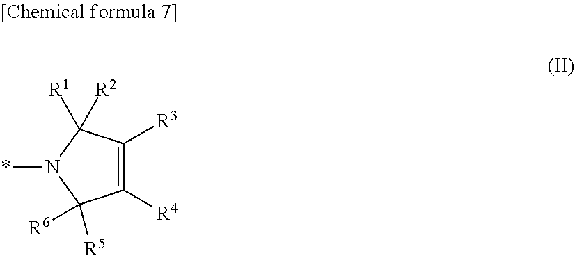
C1([R4])=C([R3])C([R1])([R2])N(*)C1([R5])[R6]
